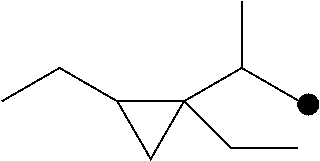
C1(CC)(C(C)C)C(CC)C1
